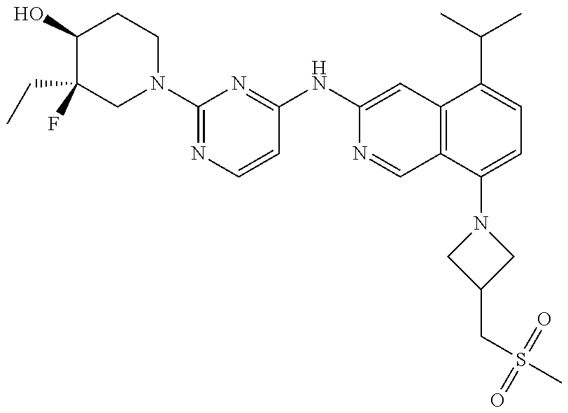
C1(O)C(CC)(F)CN(C2=NC=CC(NC3=CC4=C(C=N3)C(N3CC(CS(C)(=O)=O)C3)=CC=C4C(C)C)=N2)CC1
